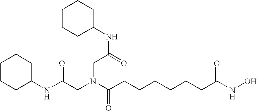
N(C(=O)CN(CC(NC1CCCCC1)=O)C(=O)CCCCCCC(NO)=O)C1CCCCC1
